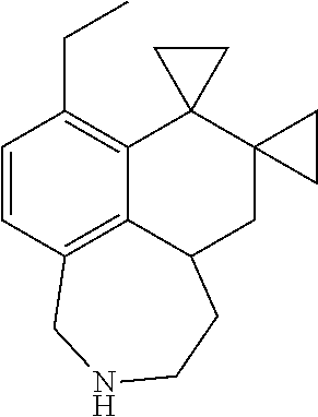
C1=CC2=C3C(=C1CC)C1(C4(CC3CCNC2)CC4)CC1
